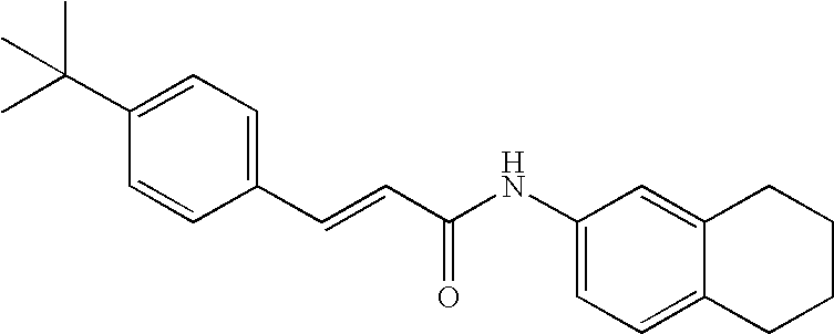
CC(C1=CC=C(C=CC(NC2=CC=C3C(=C2)CCCC3)=O)C=C1)(C)C
